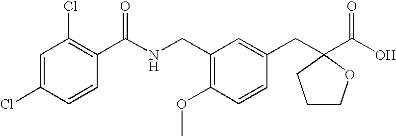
C1=C(Cl)C=CC(C(NCC2=C(OC)C=CC(CC3(C(O)=O)CCCO3)=C2)=O)=C1Cl
